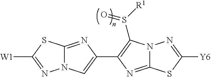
N12C(=NC(C3=C(S([R1])=O)N4C(=N3)SC([Y6])=N4)=C1)SC([W1])=N2
